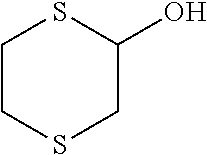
C1CSCC(O)S1
